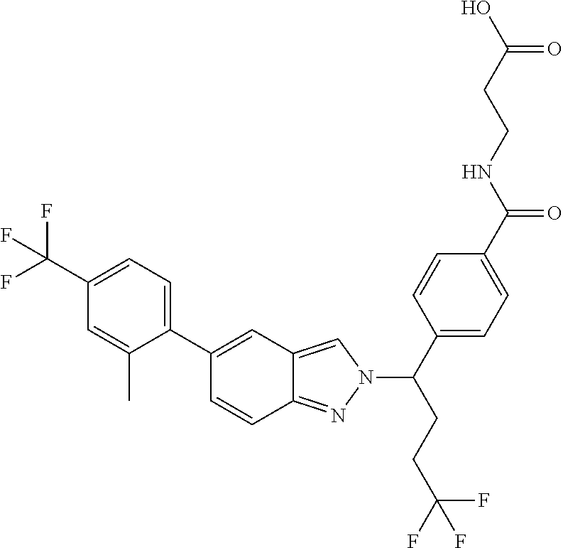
C1(C(F)(F)F)=CC=C(C2=CC3=CN(C(CCC(F)(F)F)C4=CC=C(C(NCCC(O)=O)=O)C=C4)N=C3C=C2)C(C)=C1
